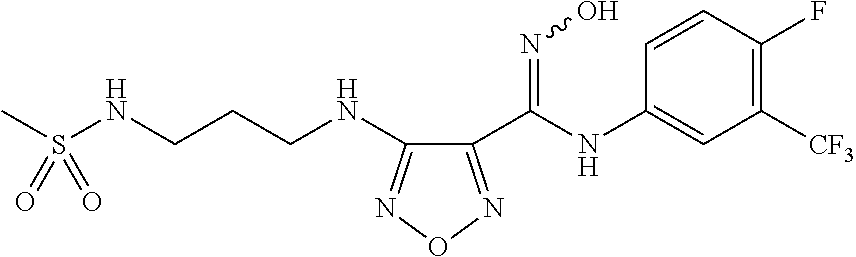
C1(C(NC2=CC([CF3])=C(F)C=C2)=NO)=NON=C1NCCCNS(C)(=O)=O
